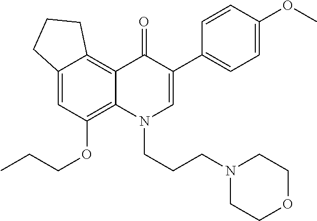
C12=CC(OCCC)=C3C(=C1CCC2)C(=O)C(C1=CC=C(OC)C=C1)=CN3CCCN1CCOCC1
